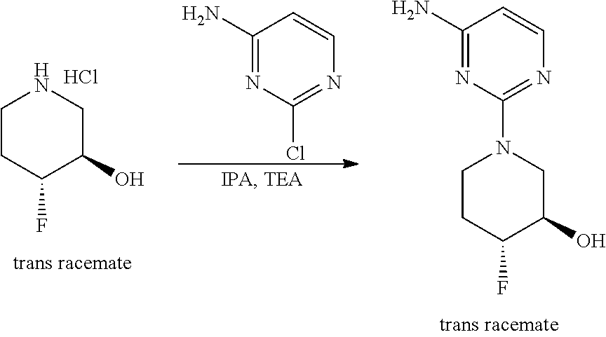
C1CC(F)C(O)CN1C1=NC=CC(N)=N1.C1CC(F)C(O)CN1.Cl.C1(N)=NC(Cl)=NC=C1
